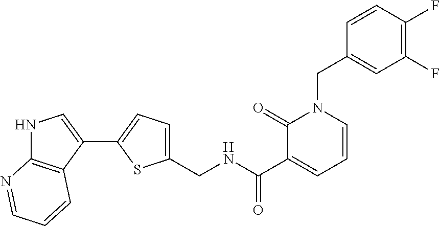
C1=CC(F)=C(F)C=C1CN1C(=O)C(C(=O)NCC2=CC=C(C3=CNC4=C3C=CC=N4)S2)=CC=C1
